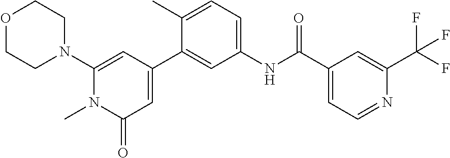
O1CCN(C2=CC(C3=CC(NC(C4=CC=NC(C(F)(F)F)=C4)=O)=CC=C3C)=CC(=O)N2C)CC1
